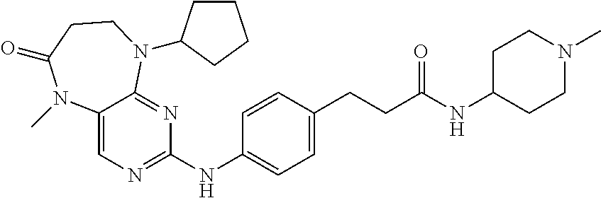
C1(NC2=CC=C(CCC(=O)NC3CCN(C)CC3)C=C2)=NC=C2C(=N1)N(C1CCCC1)CCC(=O)N2C
